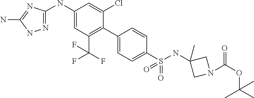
N1=C(NC2=CC(C(F)(F)F)=C(C3=CC=C(S(NC4(C)CN(C(OC(C)(C)C)=O)C4)(=O)=O)C=C3)C(Cl)=C2)N=C(N)N1
